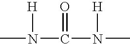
CN(C(N(C)[H])=O)[H]
